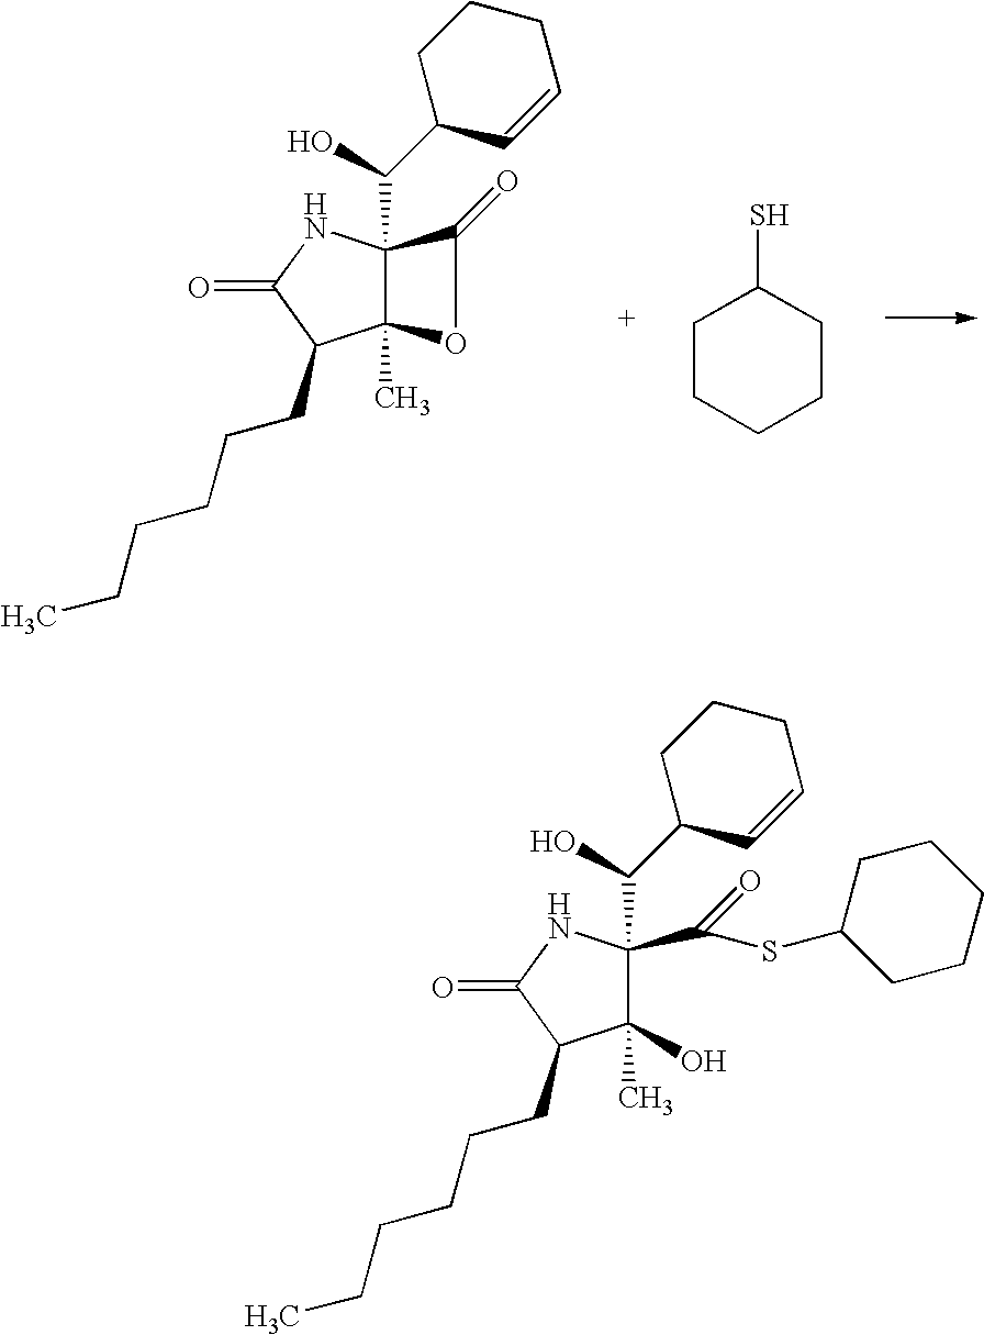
C12(C)C(C(O)C3C=CCCC3)(NC(=O)C1CCCCCC)C(=O)O2.SC1CCCCC1.C1(O)(C)C(C(O)C2C=CCCC2)(C(=O)SC2CCCCC2)NC(=O)C1CCCCCC
